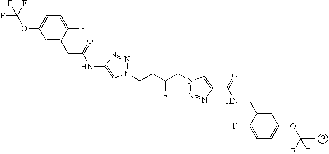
C1(NC(CC2=CC(OC(F)(F)F)=CC=C2F)=O)=CN(CCC(CN2N=NC(C(=O)NCC3=CC(OC(C)(F)F)=CC=C3F)=C2)F)N=N1
